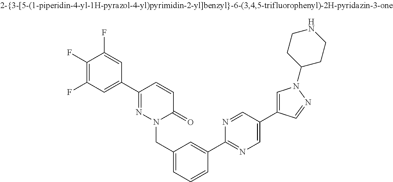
C1(F)=C(F)C(F)=CC(C2=NN(CC3=CC=CC(C4=NC=C(C5=CN(C6CCNCC6)N=C5)C=N4)=C3)C(=O)C=C2)=C1
